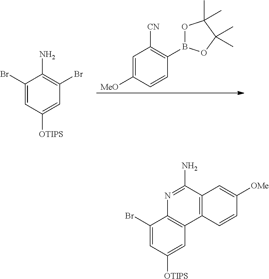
C1(Br)=CC([OTIPS])=CC(Br)=C1N.C1=C([MeO])C=CC(B2OC(C)(C)C(C)(C)O2)=C1[CN].C1(Br)=CC([OTIPS])=CC2=C1N=C(N)C1=C2C=CC([OMe])=C1
